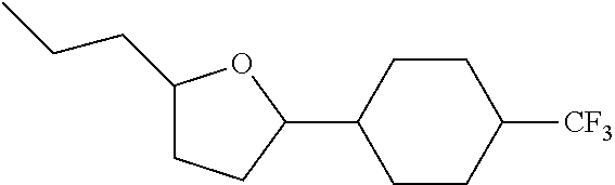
C1(CCC)CCC(C2CCC([CF3])CC2)O1
